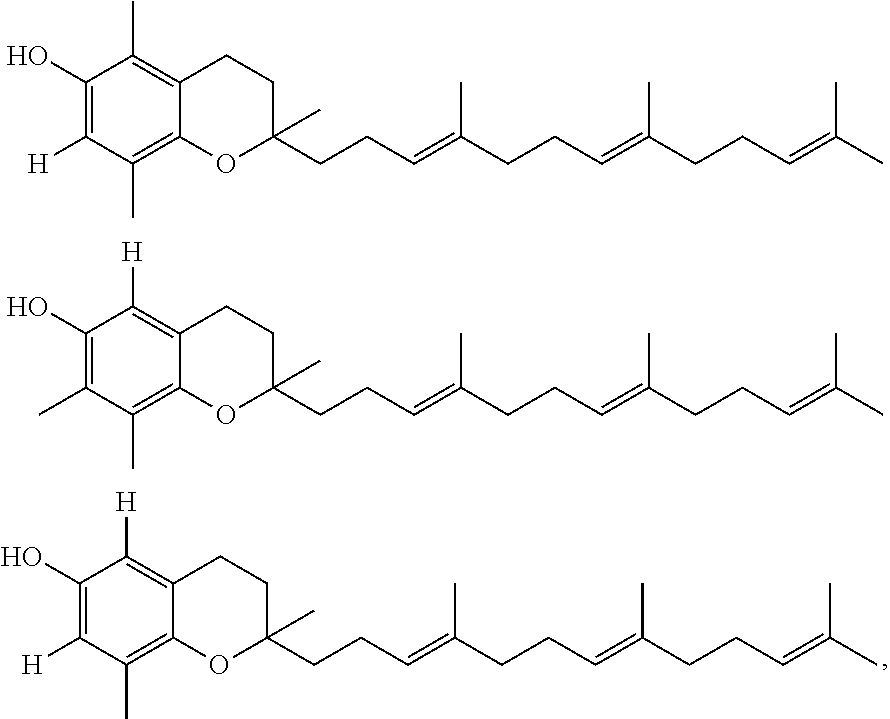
C1(O)=C([H])C(C)=C2C(=C1[H])CCC(C)(CCC=C(CCC=C(CCC=C(C)C)C)C)O2.C1(O)=C([H])C(C)=C2C(=C1C)CCC(C)(CCC=C(CCC=C(CCC=C(C)C)C)C)O2.C1(O)=C(C)C(C)=C2C(=C1[H])CCC(C)(CCC=C(CCC=C(CCC=C(C)C)C)C)O2
